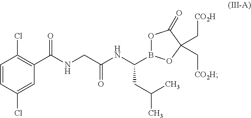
C1=CC(Cl)=CC(C(NCC(NC(B2OC(=O)C(C[CO2H])(C[CO2H])O2)CC(C)C)=O)=O)=C1Cl
